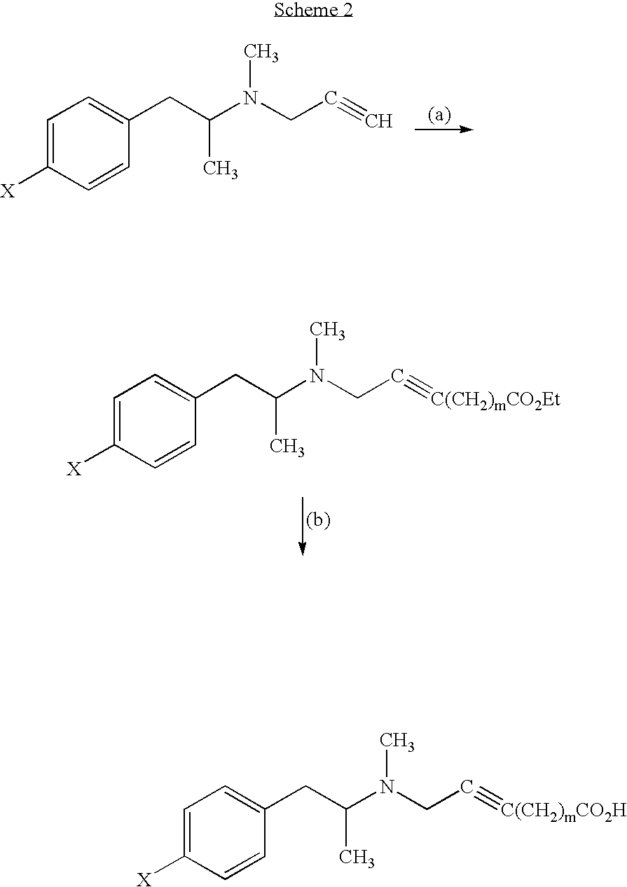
C1=C([X])C=CC(CC(N(CC#C)C)C)=C1.C1=C([X])C=CC(CC(N(CC#[C(CH2)mCO2Et])C)C)=C1.C1=C([X])C=CC(CC(N(CC#[C(CH2)mCO2H])C)C)=C1
